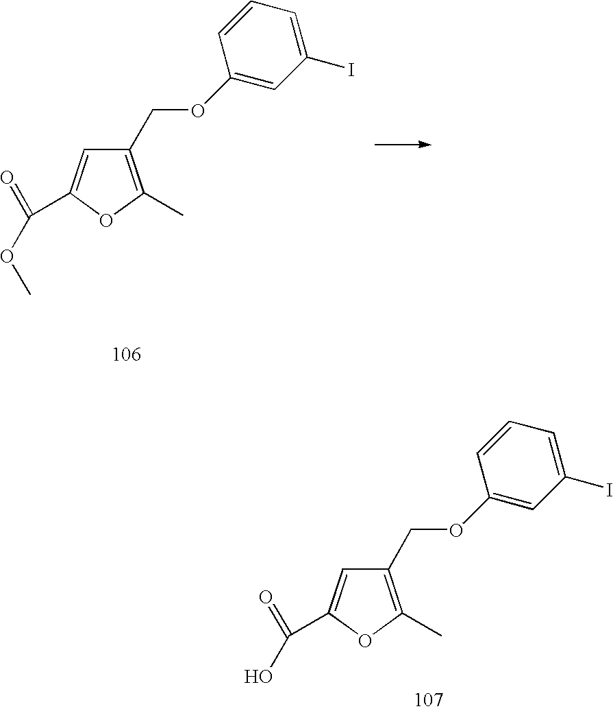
C1(COC2=CC(I)=CC=C2)=C(C)OC(C(=O)OC)=C1.C1(COC2=CC(I)=CC=C2)=C(C)OC(C(=O)O)=C1
